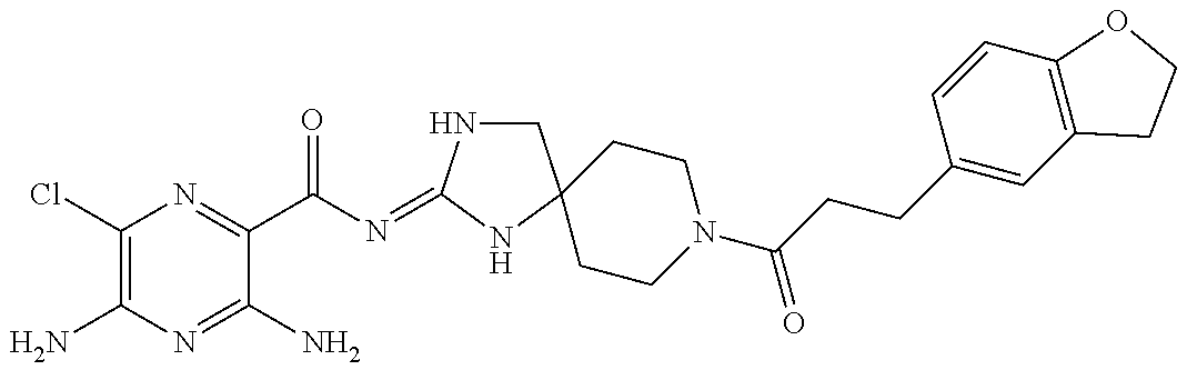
C1(Cl)=C(N)N=C(N)C(C(N=C2NCC3(N2)CCN(C(CCC2=CC4=C(C=C2)OCC4)=O)CC3)=O)=N1
